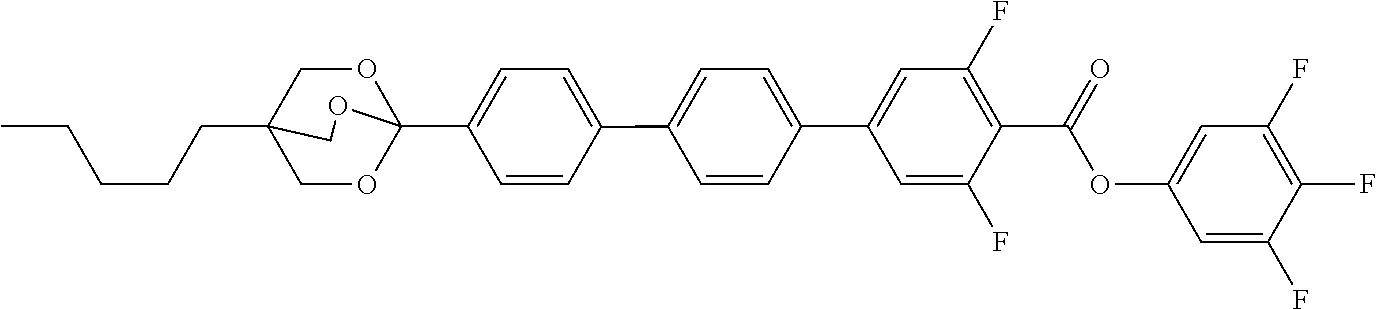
C(CCC12COC(C3=CC=C(C4=CC=C(C5=CC(F)=C(C(OC6=CC(F)=C(F)C(F)=C6)=O)C(F)=C5)C=C4)C=C3)(OC1)OC2)CC
